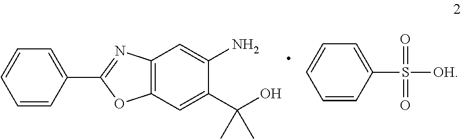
C1=CC=CC(C2=NC3=C(O2)C=C(C(O)(C)C)C(N)=C3)=C1.C1=CC(S(=O)(=O)[OH])=CC=C1
